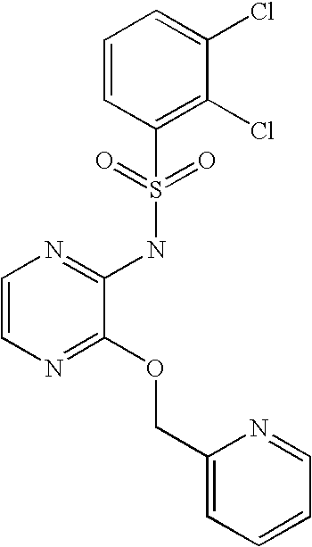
C1=CN=C(OCC2=CC=CC=N2)C(NS(C2=C(Cl)C(Cl)=CC=C2)(=O)=O)=N1
